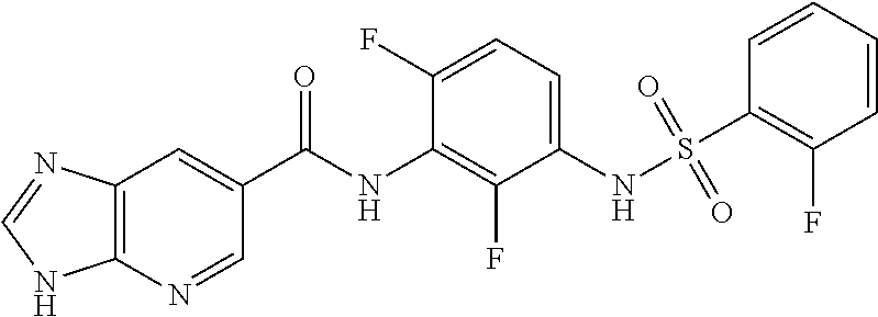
C12=C(N=CC(C(NC3=C(F)C(NS(=O)(=O)C4=C(F)C=CC=C4)=CC=C3F)=O)=C1)NC=N2
